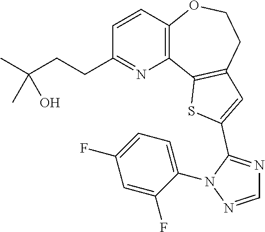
C1=CC2=C(N=C1CCC(C)(C)O)C1=C(CCO2)C=C(C2=NC=NN2C2=CC=C(F)C=C2F)S1
